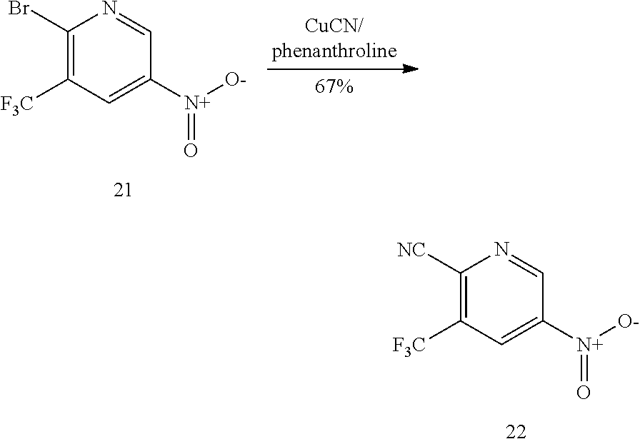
C1([NC])=C([F3C])C=C([N+](=O)[O-])C=N1.C1(Br)=C([F3C])C=C([N+](=O)[O-])C=N1
